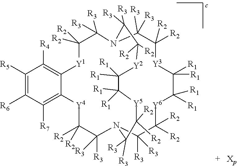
C1([R2])([R2])[Y1]C2=C([R4])C([R5])=C([R6])C([R7])=C2[Y4]C([R2])([R2])C([R3])([R3])N2C([R3])([R3])C([R2])([R2])[Y6]C([R1])([R1])C([R1])([R1])[Y3]C([R2])([R2])C([R3])([R3])N(C1([R3])[R3])C([R3])([R3])C([R2])([R2])[Y2]C([R1])([R1])C([R1])([R1])[Y5]C([R2])([R2])C2([R3])[R3]
